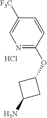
Cl.C1([F3C])=CN=C(OC2CC(N)C2)C=C1
